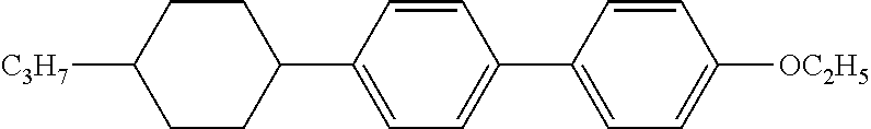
C1(C2CCC([C3H7])CC2)=CC=C(C2=CC=C([OC2H5])C=C2)C=C1
